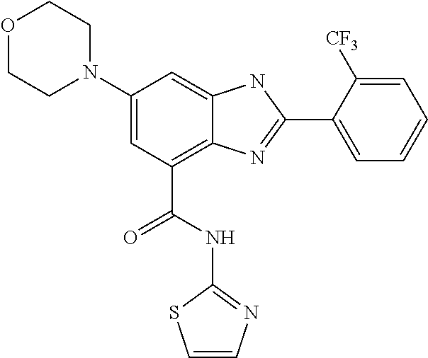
C1(N2CCOCC2)=CC(C(NC2=NC=CS2)=O)=C2C(=C1)NC(C1=CC=CC=C1[CF3])=N2
